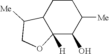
C1CC2C([H])(C(O)C1[Me])OCC2[Me]
